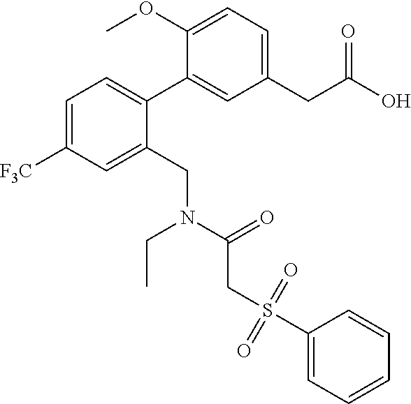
C1=C([F3C])C=C(CN(CC)C(CS(C2=CC=CC=C2)(=O)=O)=O)C(C2=CC(CC(O)=O)=CC=C2OC)=C1
